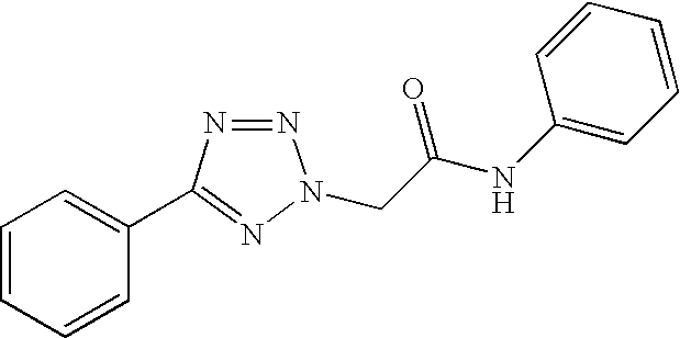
N1=NC(C2=CC=CC=C2)=NN1CC(NC1=CC=CC=C1)=O
